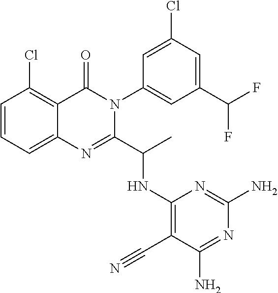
C1=CC=C2C(=C1Cl)C(=O)N(C1=CC(C(F)F)=CC(Cl)=C1)C(C(C)NC1=C(C#N)C(N)=NC(N)=N1)=N2
